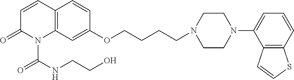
C1=CC2=C(N(C(NCCO)=O)C1=O)C=C(OCCCCN1CCN(C3=CC=CC4=C3C=CS4)CC1)C=C2
